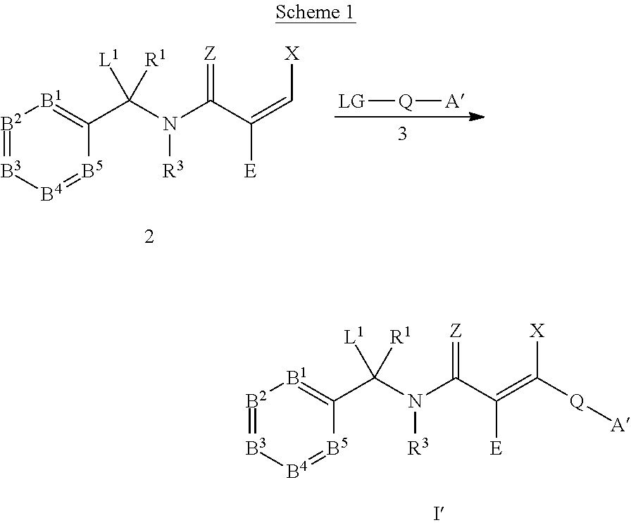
[B2]1=[B3][B4]=[B5]C(C(N(C(C(=C[X])[E])=[Z])[R3])([L1])[R1])=[B1]1.[LG][Q][A].[B2]1=[B3][B4]=[B5]C(C(N(C(C(=C([X])[Q][A])[E])=[Z])[R3])([L1])[R1])=[B1]1
